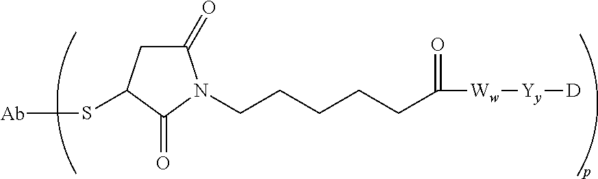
C1(=O)CC(S[Ab])C(=O)N1CCCCCC([Ww][Yy][D])=O
